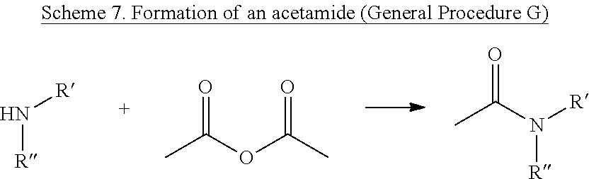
[R]N[R].CC(OC(C)=O)=O.[R]N([R])C(C)=O
